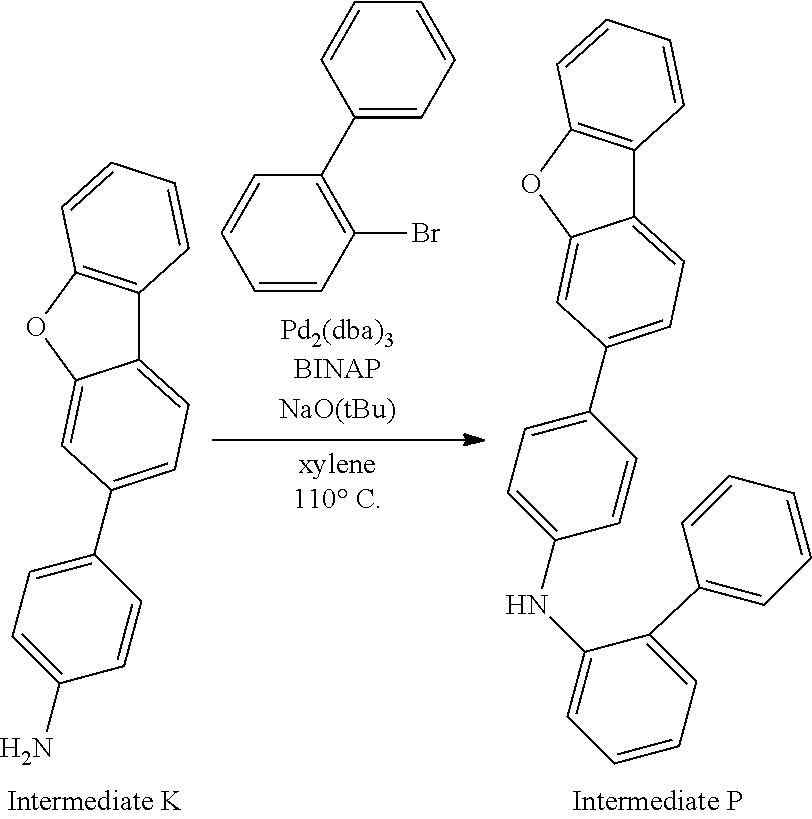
C12=CC=C(C3=CC=C(NC4=CC=CC=C4C4=CC=CC=C4)C=C3)C=C1OC1=C2C=CC=C1.C12=CC=C(C3=CC=C(N)C=C3)C=C1OC1=C2C=CC=C1.C1=CC(Br)=C(C2=CC=CC=C2)C=C1
